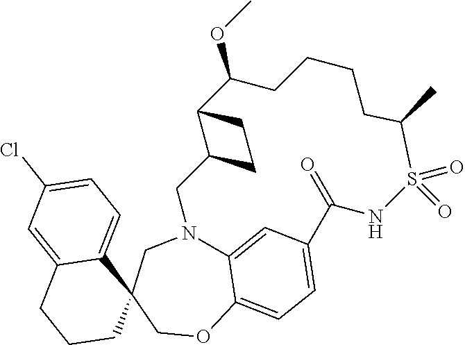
C12=CC3=CC=C1OCC1(CN2CC2C(C(OC)CCCCC(C)S(=O)(=O)NC3=O)CC2)C2=CC=C(Cl)C=C2CCC1
